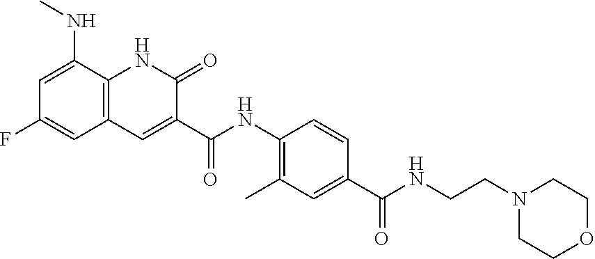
C1=C(NC)C2=C(C=C1F)C=C(C(NC1=C(C)C=C(C(NCCN3CCOCC3)=O)C=C1)=O)C(=O)N2
